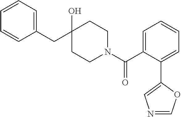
C1(CC2(O)CCN(C(C3=CC=CC=C3C3=CN=CO3)=O)CC2)=CC=CC=C1
